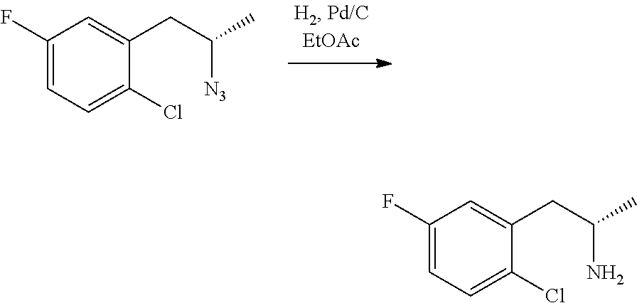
C1(F)=CC=C(Cl)C(CC([N3])C)=C1.C1(F)=CC=C(Cl)C(CC(N)C)=C1
